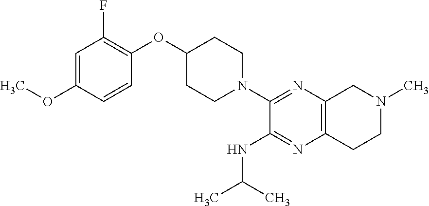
C1=C(OC)C=CC(OC2CCN(C3=NC4=C(N=C3NC(C)C)CCN(C)C4)CC2)=C1F
